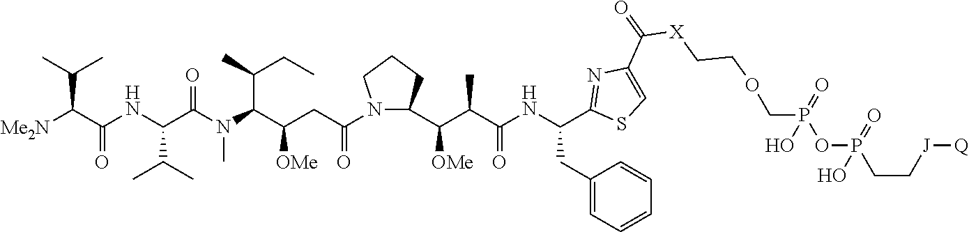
[Me2N]C(C(NC(C(N(C(C(CC(=O)N1CCCC1C(C(C(NC(CC1=CC=CC=C1)C1=NC(C(=O)[X]CCOCP(=O)(O)OP(=O)(O)CC[J][Q])=CS1)=O)C)[OMe])[OMe])C(C)CC)C)=O)C(C)C)=O)C(C)C
